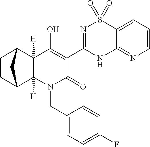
N1C2=NC=CC=C2S(=O)(=O)N=C1C1=C(O)C2([H])C([H])(N(CC3=CC=C(F)C=C3)C1=O)C1CCC2C1
